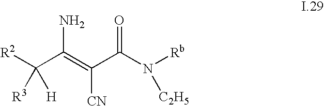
[R2]C(C(=C(C(N([Rb])[C2H5])=O)[CN])N)([H])[R3]
